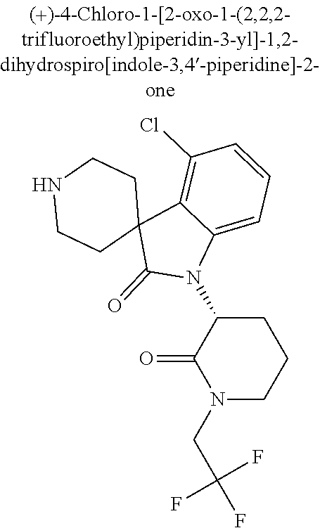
N1CCC2(CC1)C(=O)N(C1C(=O)N(CC(F)(F)F)CCC1)C1=CC=CC(Cl)=C21
